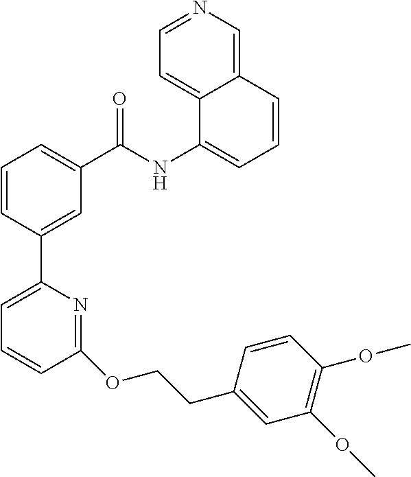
C1=CC(C2=CC=CC(OCCC3=CC(OC)=C(OC)C=C3)=N2)=CC(C(NC2=CC=CC3=CN=CC=C23)=O)=C1
